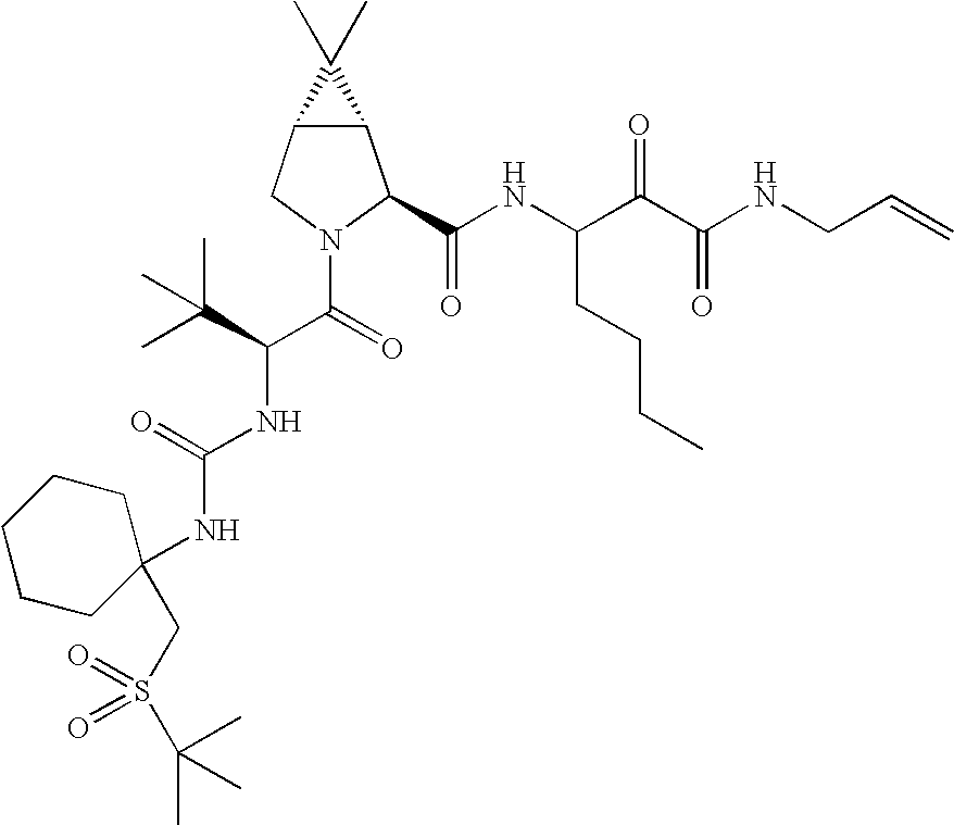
C12C(CN(C(C(NC(=O)NC3(CS(=O)(=O)C(C)(C)C)CCCCC3)C(C)(C)C)=O)C1C(NC(C(C(NCC=C)=O)=O)CCCC)=O)C2(C)C
